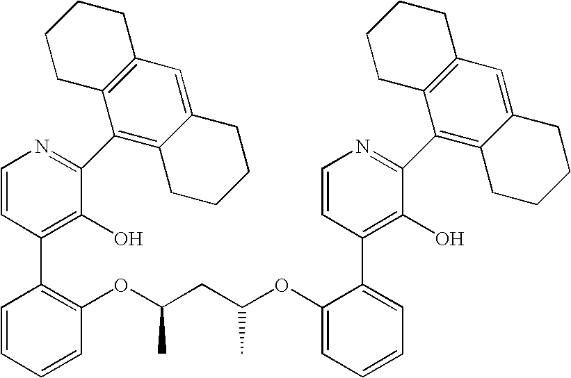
C1=CC(C2=C(OC(CC(OC3=CC=CC=C3C3=C(O)C(C4=C5C(=CC6=C4CCCC6)CCCC5)=NC=C3)C)C)C=CC=C2)=C(O)C(C2=C3C(=CC4=C2CCCC4)CCCC3)=N1
